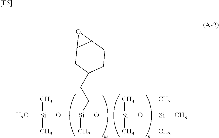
C[Si](C)(O[Si](C)(O[Si](C)(C)O[Si](C)(C)C)CCC1CCC2C(C1)O2)C.[[F5]]
